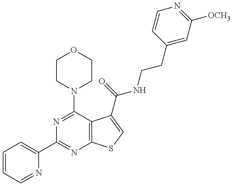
N1=C(N2CCOCC2)C2=C(N=C1C1=CC=CC=N1)SC=C2C(NCCC1=CC([OCH3])=NC=C1)=O
